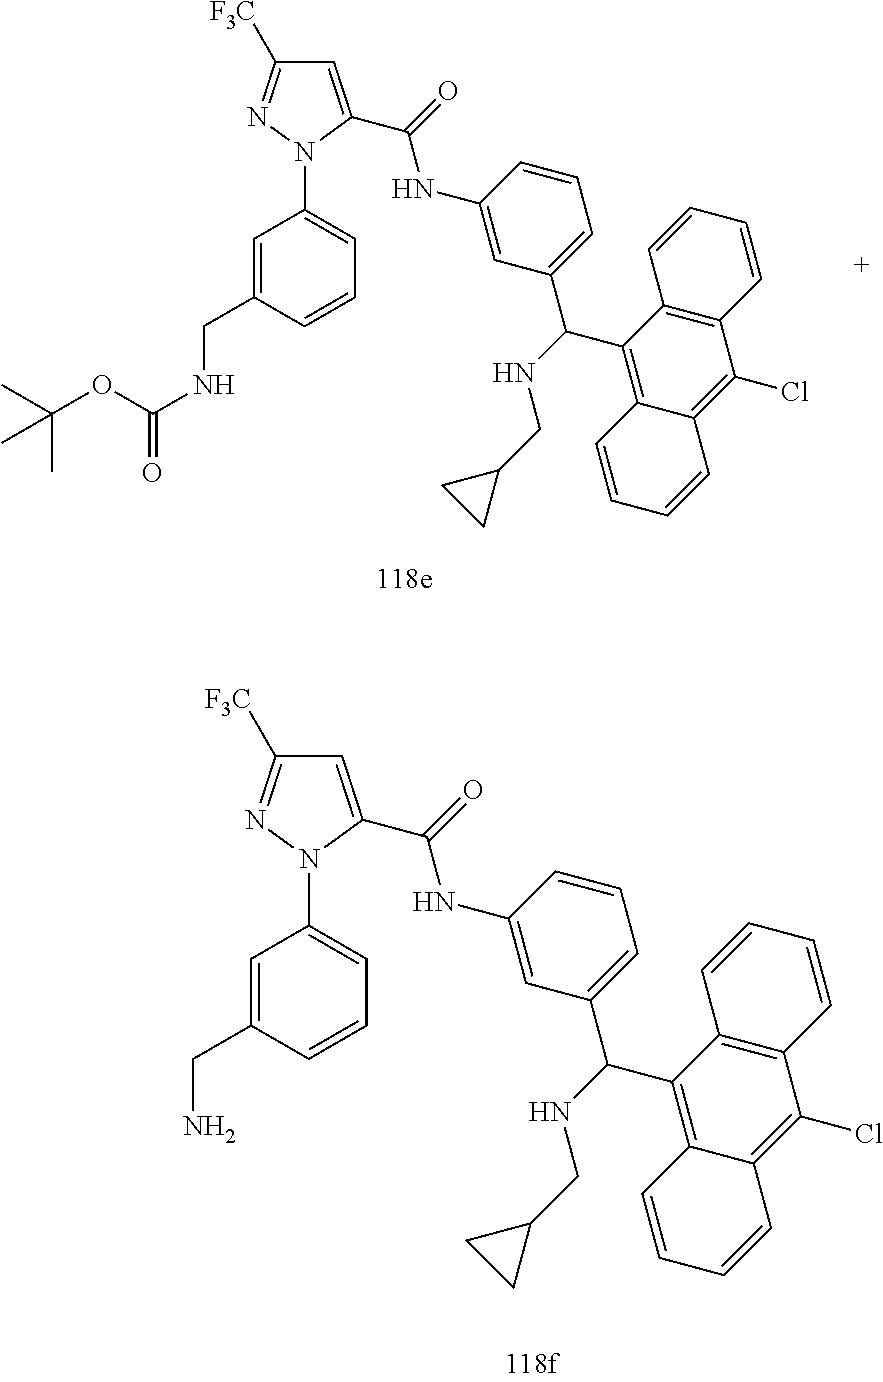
C1=C(C(=O)NC2=CC(C(NCC3CC3)C3=C4C(=C(Cl)C5=C3C=CC=C5)C=CC=C4)=CC=C2)N(C2=CC=CC(CN)=C2)N=C1[F3C].C1=C(C(=O)NC2=CC(C(NCC3CC3)C3=C4C(=C(Cl)C5=C3C=CC=C5)C=CC=C4)=CC=C2)N(C2=CC=CC(CNC(OC(C)(C)C)=O)=C2)N=C1[F3C]
